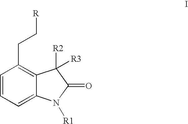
C12=CC=CC(CC[R])=C1C([R2])([R3])C(=O)N2[R1]
